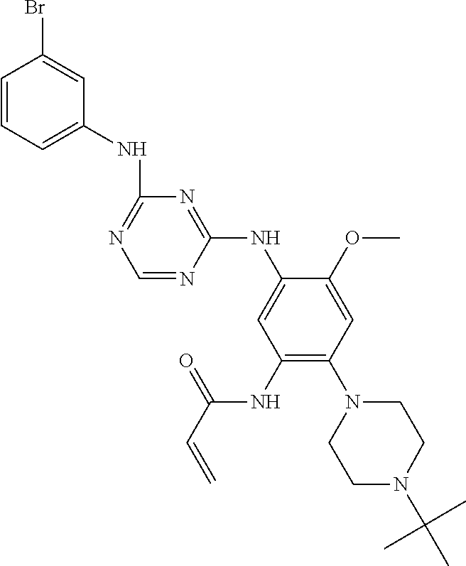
C1(NC2=CC=CC(Br)=C2)=NC=NC(NC2=CC(NC(C=C)=O)=C(N3CCN(C(C)(C)C)CC3)C=C2OC)=N1
